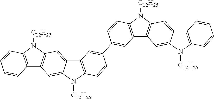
C12=C(N([C12H25])C3=C1C=C1C(=C3)C3=C(N1[C12H25])C=CC(C1=CC4=C(C=C1)N([C12H25])C1=C4C=C4C(=C1)C1=C(N4[C12H25])C=CC=C1)=C3)C=CC=C2
